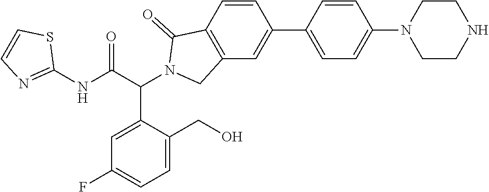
C1(NC(C(C2=CC(F)=CC=C2CO)N2C(=O)C3=C(C=C(C4=CC=C(N5CCNCC5)C=C4)C=C3)C2)=O)=NC=CS1
